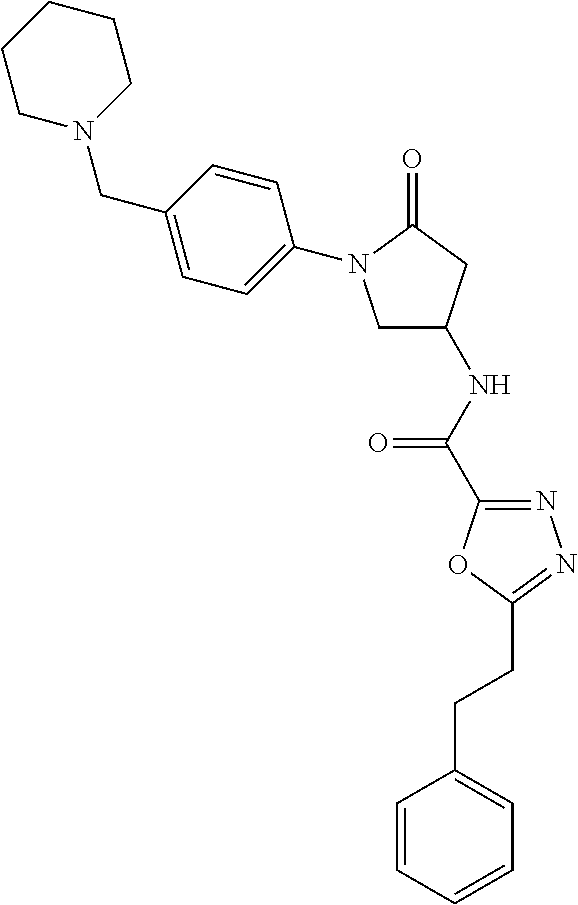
C1N(CC2=CC=C(N3CC(NC(C4=NN=C(CCC5=CC=CC=C5)O4)=O)CC3=O)C=C2)CCCC1
